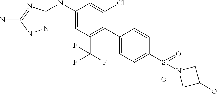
C1(NC2=NNC(N)=N2)=CC(C(F)(F)F)=C(C2=CC=C(S(=O)(N3CC(O)C3)=O)C=C2)C(Cl)=C1
